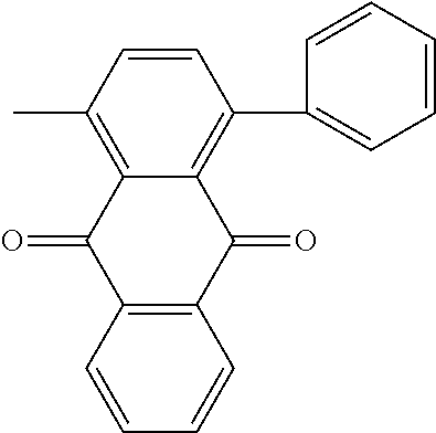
C1=CC(C)=C2C(=C1C1=CC=CC=C1)C(=O)C1=C(C2=O)C=CC=C1
